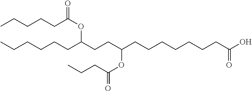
CCCCCCC(CCC(CCCCCCCC(O)=O)OC(CCC)=O)OC(CCCCC)=O
